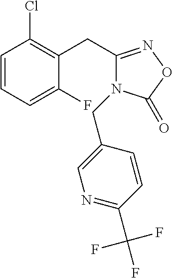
C1=CC=C(F)C(CC2=NOC(=O)N2CC2=CN=C(C(F)(F)F)C=C2)=C1Cl
